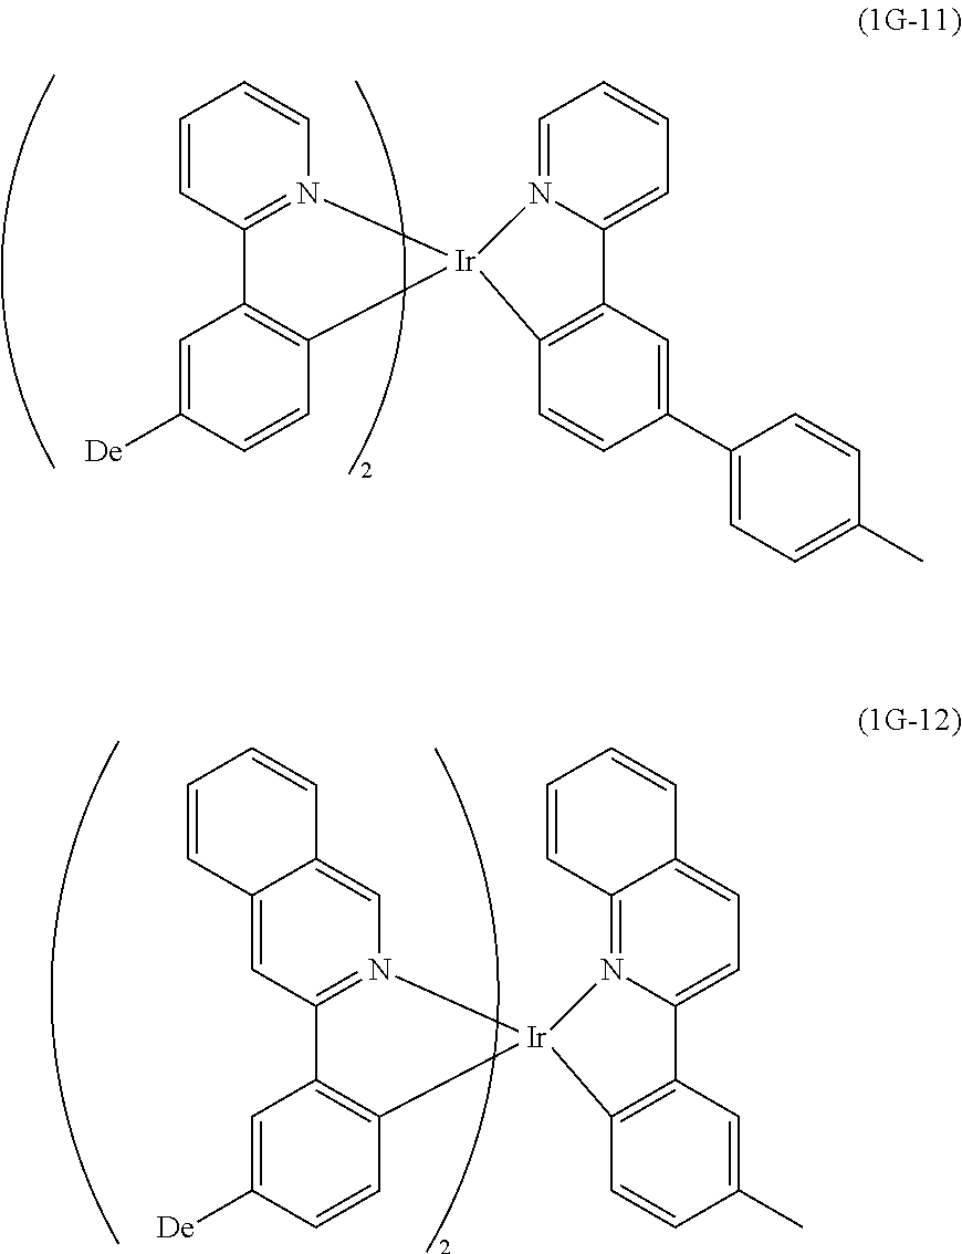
C12=N(C=CC=C1)[Ir]1(C3=C2C=C([De])C=C3)N2=CC=CC=C2C2=C1C=CC(C1=CC=C(C)C=C1)=C2.C12=N(C=C3C(=C1)C=CC=C3)[Ir]1(C3=C2C=C([De])C=C3)N2=C3C(=CC=C2C2=C1C=CC(C)=C2)C=CC=C3
